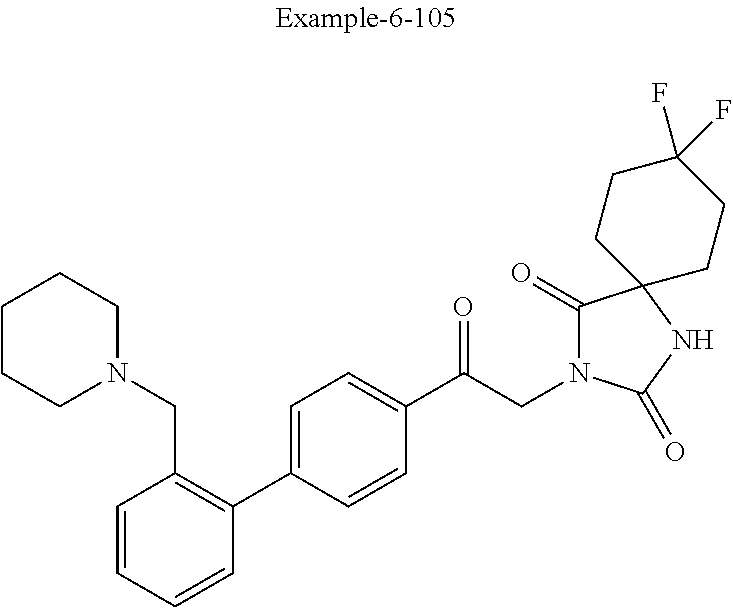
C1=CC(CN2CCCCC2)=C(C2=CC=C(C(CN3C(=O)C4(NC3=O)CCC(F)(F)CC4)=O)C=C2)C=C1
